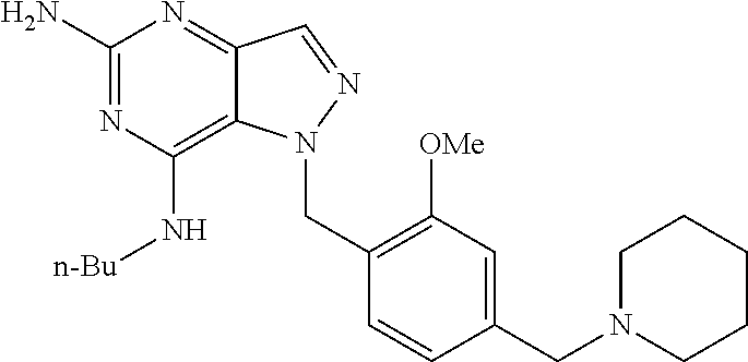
C1(N)=NC(N[n-Bu])=C2C(=N1)C=NN2CC1=C([OMe])C=C(CN2CCCCC2)C=C1
